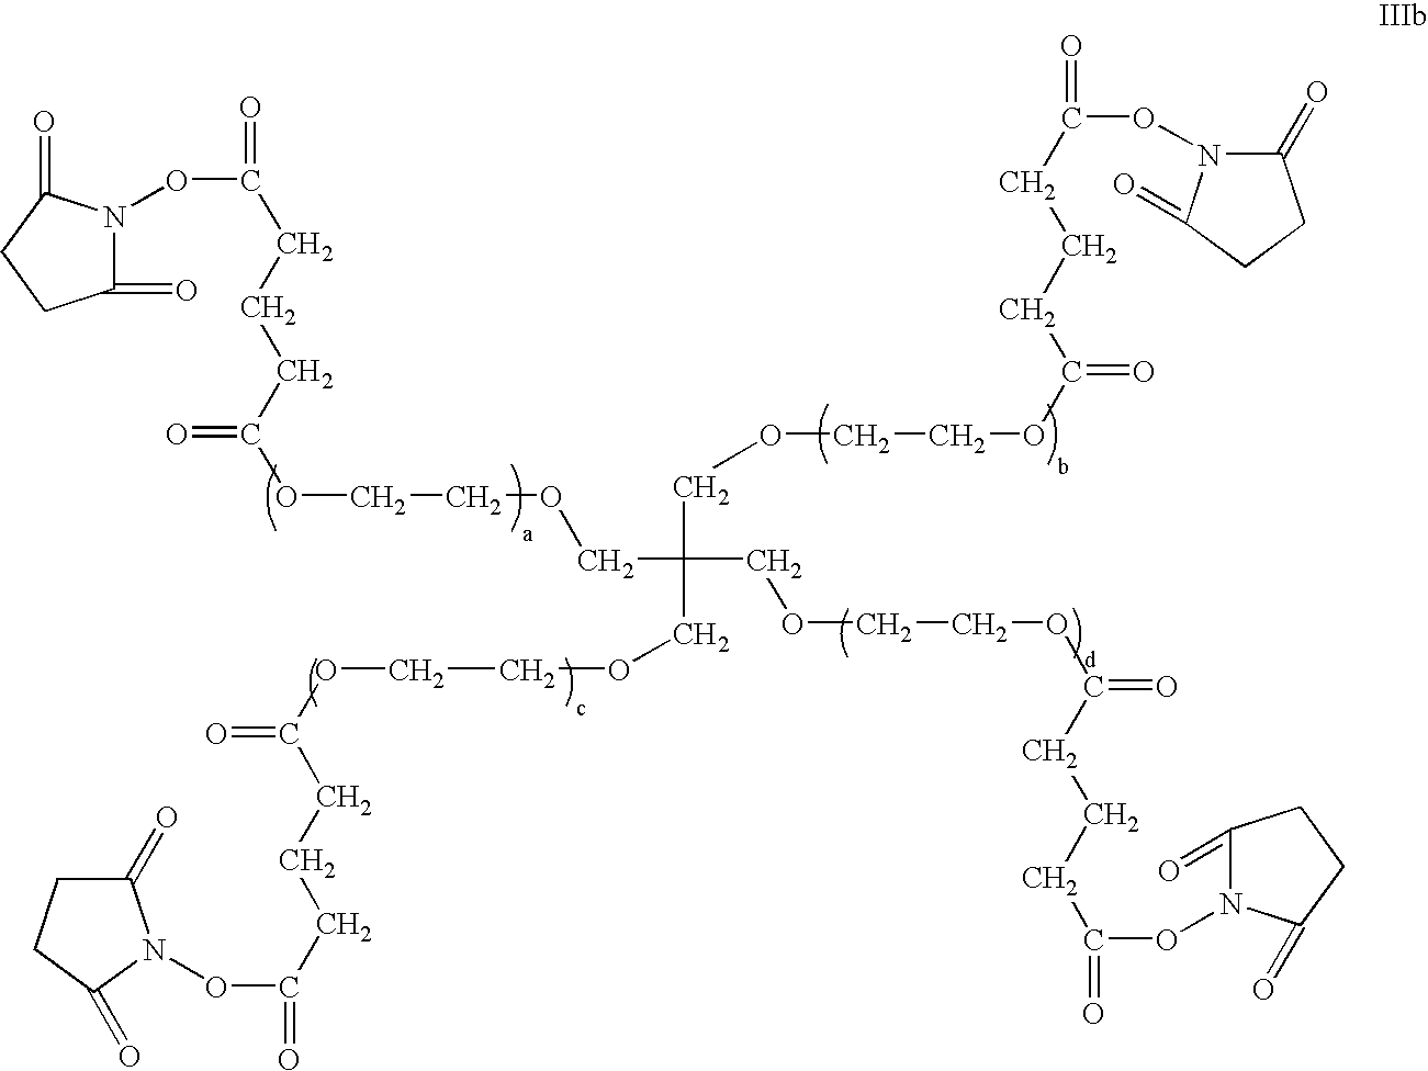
C(OCCOCC(COCCOC(CCCC(ON1C(=O)CCC1=O)=O)=O)(COCCOC(CCCC(ON1C(=O)CCC1=O)=O)=O)COCCOC(CCCC(ON1C(=O)CCC1=O)=O)=O)(CCCC(ON1C(=O)CCC1=O)=O)=O
